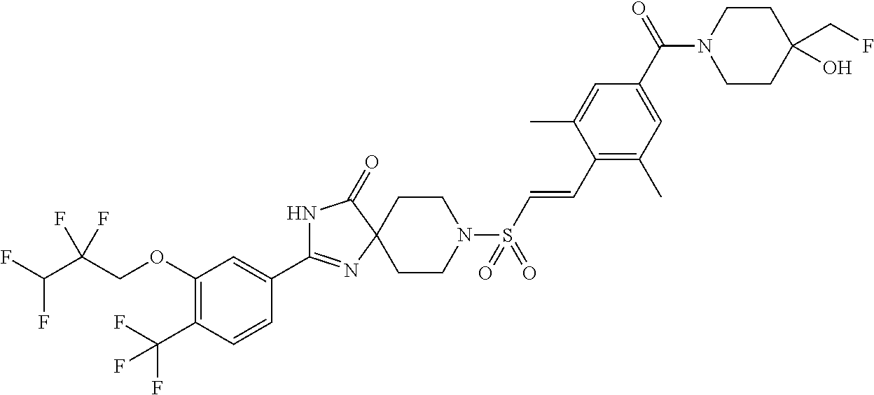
N1C(C2=CC(OCC(C(F)F)(F)F)=C(C(F)(F)F)C=C2)=NC2(C1=O)CCN(S(C=CC1=C(C)C=C(C(N3CCC(CF)(O)CC3)=O)C=C1C)(=O)=O)CC2
